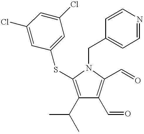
C1(C(C)C)=C(SC2=CC(Cl)=CC(Cl)=C2)N(CC2=CC=NC=C2)C(C=O)=C1C=O
